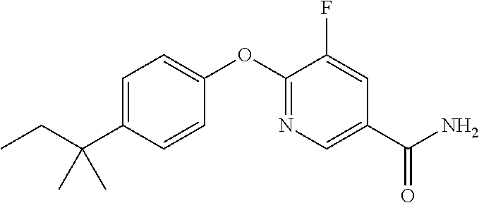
C1=C(C(CC)(C)C)C=CC(OC2=NC=C(C(N)=O)C=C2F)=C1
